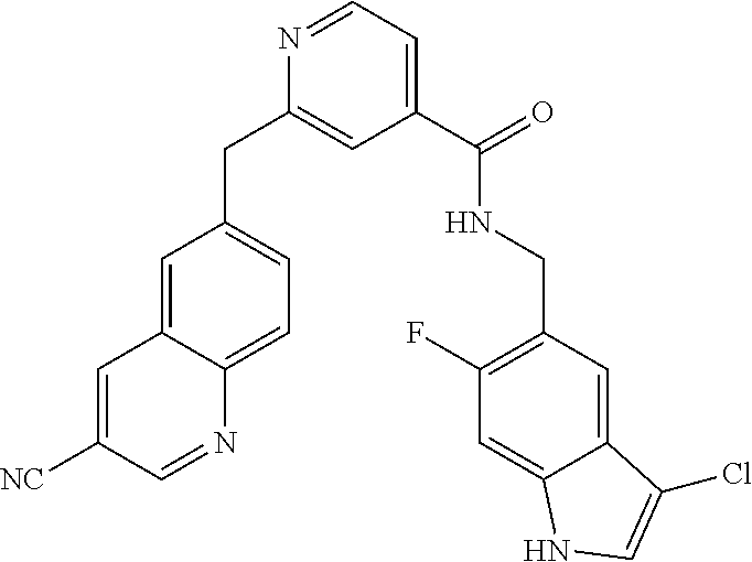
C1=C2C(=CC=C1CC1=CC(C(=O)NCC3=C(F)C=C4C(=C3)C(Cl)=CN4)=CC=N1)N=CC([NC])=C2
